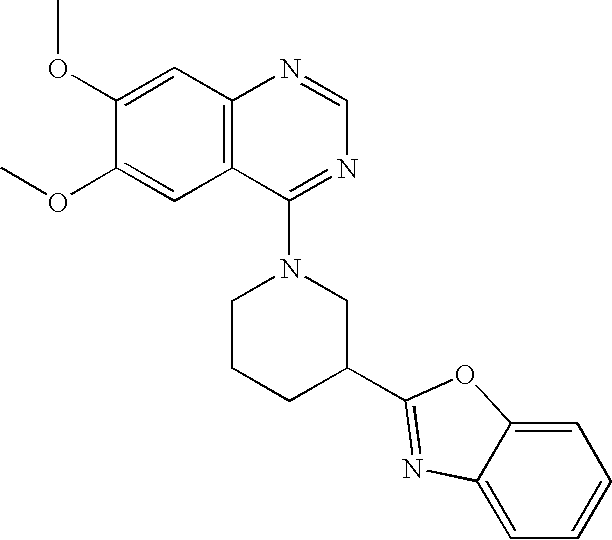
C1(OC)=CC2=C(C=C1OC)C(N1CCCC(C3=NC4=CC=CC=C4O3)C1)=NC=N2
